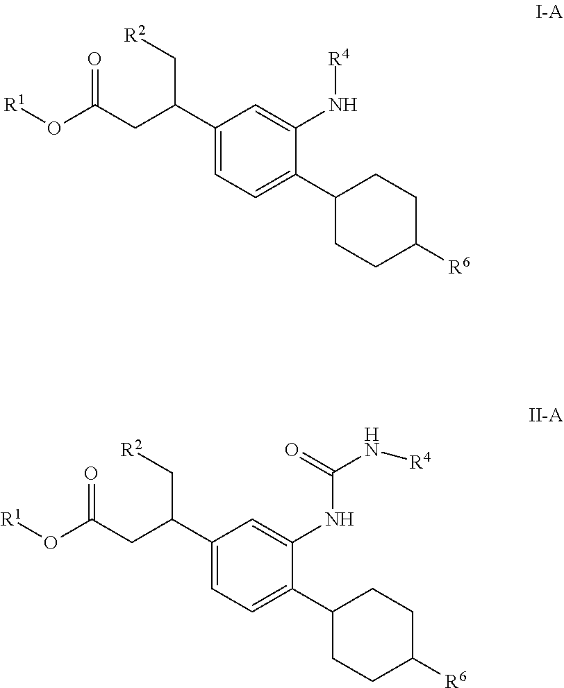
[R1]OC(=O)CC(C1=CC=C(C2CCC([R6])CC2)C(N[R4])=C1)C[R2].[R1]OC(=O)CC(C1=CC=C(C2CCC([R6])CC2)C(NC(=O)N[R4])=C1)C[R2]
